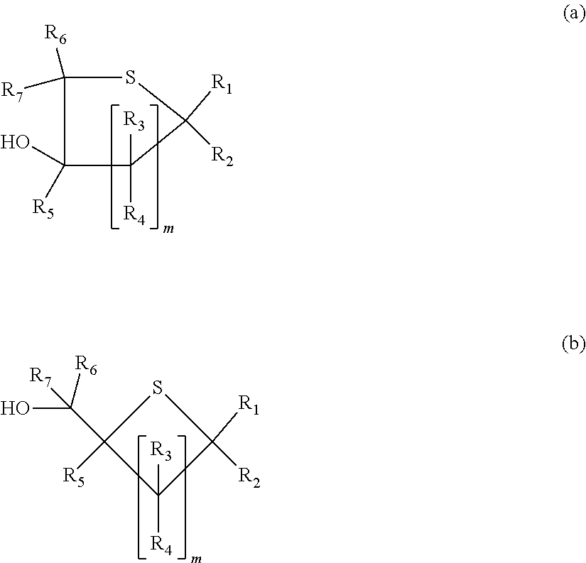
S1C([R7])([R6])C(O)([R5])C([R3])([R4])C1([R1])[R2].S1C(C([R6])(O)[R7])([R5])C([R4])([R3])C1([R1])[R2]
